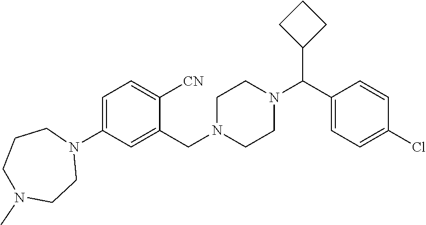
C1=C(N2CCCN(C)CC2)C=C(CN2CCN(C(C3CCC3)C3=CC=C(Cl)C=C3)CC2)C([CN])=C1
